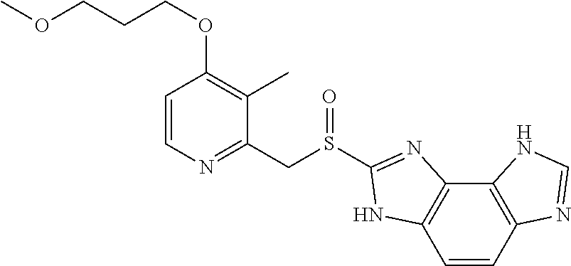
C1=CN=C(CS(C2=NC3=C(C=CC4=C3NC=N4)N2)=O)C(C)=C1OCCCOC
